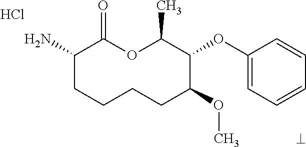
NC1CCCCC(OC)C(OC2=CC=CC=C2)C(C)OC1=O.Cl
